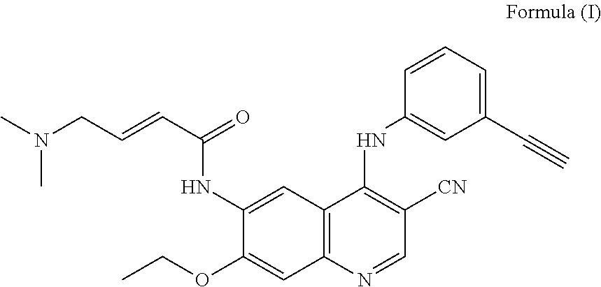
C1(OCC)=CC2=C(C=C1NC(=O)C=CCN(C)C)C(NC1=CC(C#C)=CC=C1)=C([CN])C=N2
